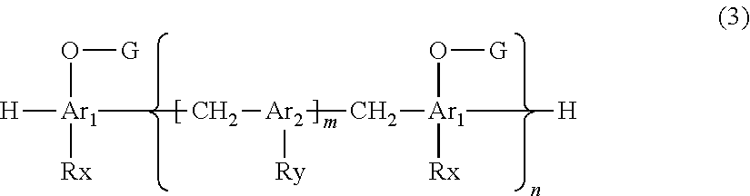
[H][Ar1](C[Ar2](C[Ar1]([H])([Rx])O[G])[Ry])(O[G])[Rx]
